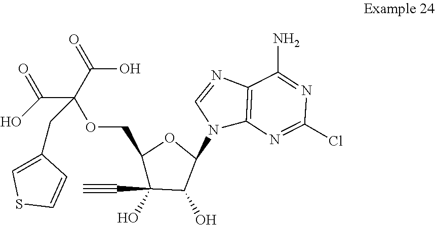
C(C(C(=O)O)(OCC1C(O)(C#C)C(O)C(N2C3=C(N=C2)C(N)=NC(Cl)=N3)O1)CC1=CSC=C1)(O)=O
